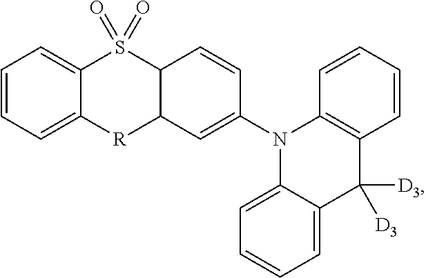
C1=C2N(C3=CC4[R]C5=CC=CC=C5S(=O)(=O)C4C=C3)C3=C(C([D3])([D3])C2=CC=C1)C=CC=C3
